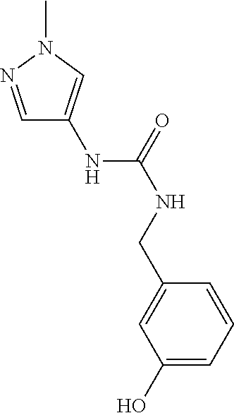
C1=NN(C)C=C1NC(=O)NCC1=CC(O)=CC=C1
